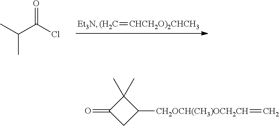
[(H2C]=[CHCH2O)2CHCH3].CC(C(Cl)=O)C.C1(C)(C)C(=O)CC1[CH2OCH(CH3)OCH2CH]=C
